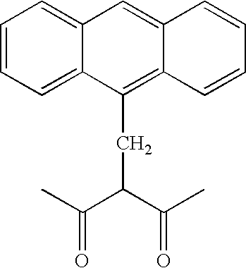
C1=CC=C2C(=C1)C=C1C(=C2CC(C(C)=O)C(C)=O)C=CC=C1
